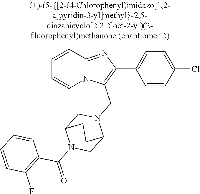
N12C(=NC(C3=CC=C(Cl)C=C3)=C1CN1CC3N(C(=O)C4=C(F)C=CC=C4)CC1CC3)C=CC=C2
